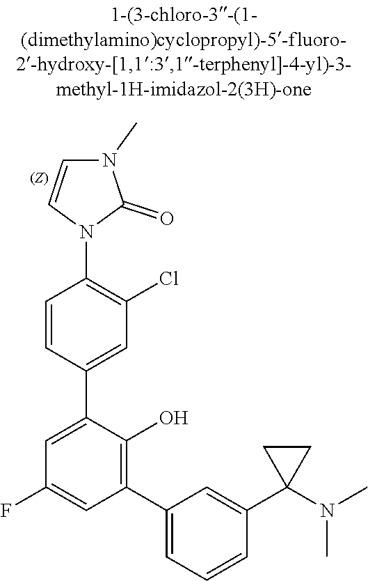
C1=CC(C2=CC(F)=CC(C3=CC=CC(C4(N(C)C)CC4)=C3)=C2O)=CC(Cl)=C1N1C=CN(C)C1=O
